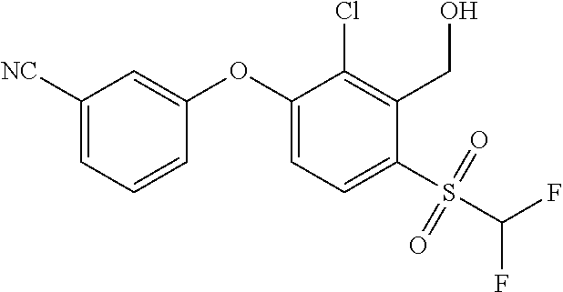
C1(OC2=CC=C(S(C(F)F)(=O)=O)C(CO)=C2Cl)=CC([NC])=CC=C1
